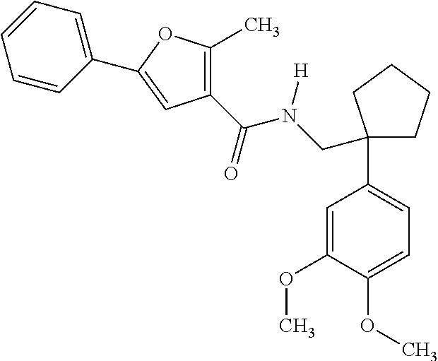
C1(C(=O)N([H])CC2(C3=CC=C(OC)C(OC)=C3)CCCC2)=C(C)OC(C2=CC=CC=C2)=C1
